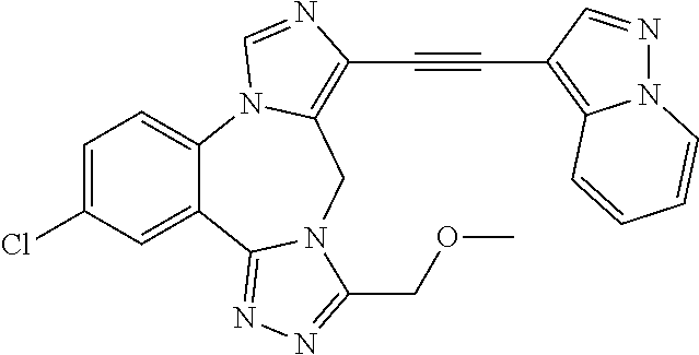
C1=C(Cl)C=C2C(=C1)N1C(=C(C#CC3=C4N(N=C3)C=CC=C4)N=C1)CN1C2=NN=C1COC
